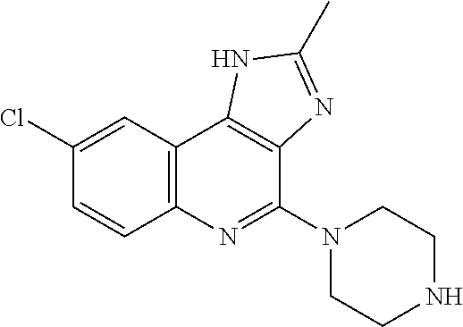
C1(Cl)=CC2=C(C=C1)N=C(N1CCNCC1)C1=C2NC(C)=N1
